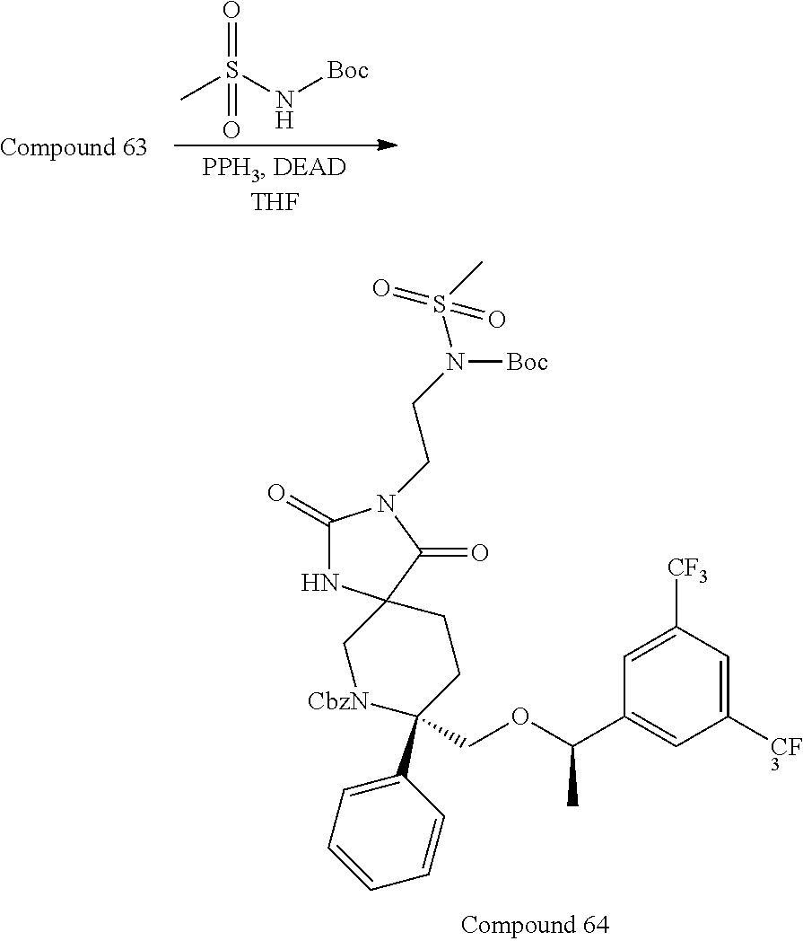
C1([CF3])=CC([CF3])=CC(C(OCC2(C3=CC=CC=C3)CCC3(C[CbzN]2)NC(=O)N(CCN(S(C)(=O)=O)[Boc])C3=O)C)=C1.CS(N[Boc])(=O)=O
